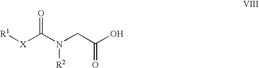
[R1][X]C(N(CC(O)=O)[R2])=O
